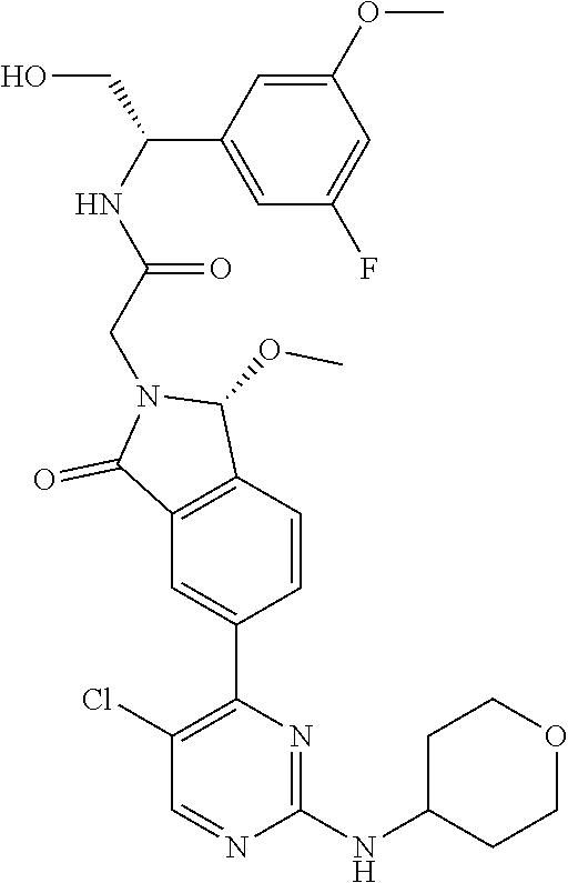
C(N1C(=O)C2=C(C1OC)C=CC(C1=C(Cl)C=NC(NC3CCOCC3)=N1)=C2)C(NC(CO)C1=CC(F)=CC(OC)=C1)=O
